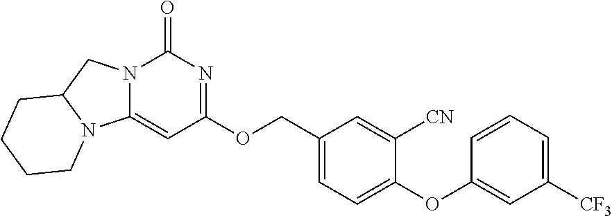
C1(OC2=CC([CF3])=CC=C2)=CC=C(COC2=NC(=O)N3C(=C2)N2C(C3)CCCC2)C=C1[CN]
